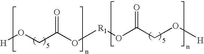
[H]OCC(O[R1]OC(=O)CO[H])=O
